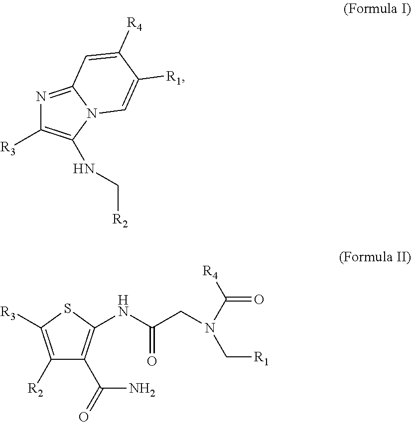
N1=C2N(C(NC[R2])=C1[R3])C=C([R1])C([R4])=C2.C1([R2])=C([R3])SC(NC(CN(C([R4])=O)C[R1])=O)=C1C(=O)N
